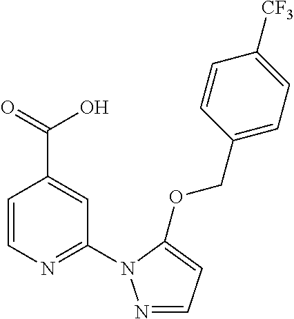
C1=CN=C(N2N=CC=C2OCC2=CC=C([CF3])C=C2)C=C1C(=O)O
